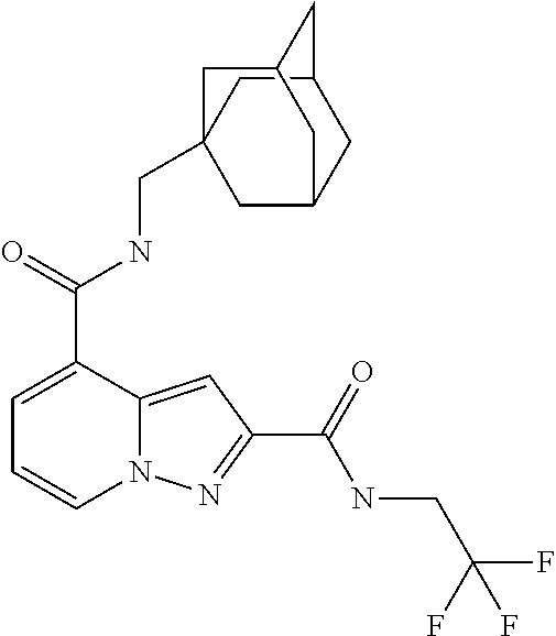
C1=C(C(=O)NCC23CC4CC(C2)CC(C3)C4)C2=CC(C(=O)NCC(F)(F)F)=NN2C=C1
